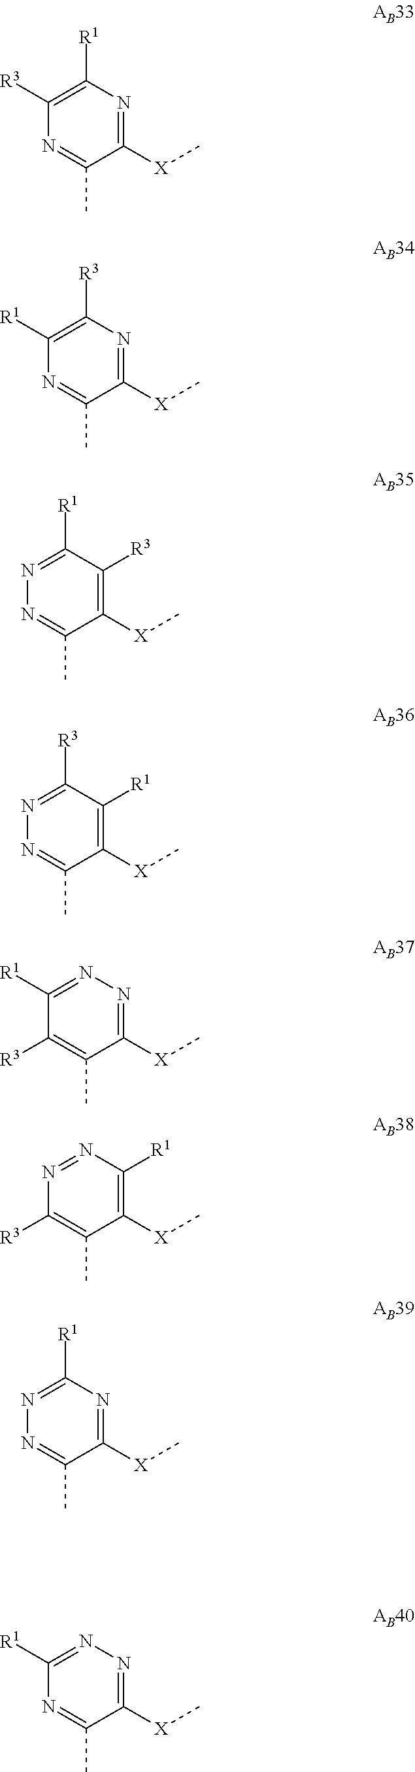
C1([R3])=C([R1])N=C([X]C)C(C)=N1.C1([R1])=C([R3])N=C([X]C)C(C)=N1.N1=C([R1])C([R3])=C([X]C)C(C)=N1.N1=C([R3])C([R1])=C([X]C)C(C)=N1.C1([R1])=NN=C([X]C)C(C)=C1[R3].N1=NC([R1])=C([X]C)C(C)=C1[R3].N1=C([R1])N=C([X]C)C(C)=N1.C1([R1])=NN=C([X]C)C(C)=N1
